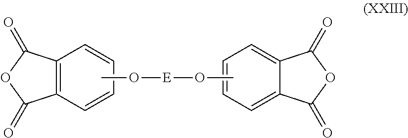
C12=CC=CC=C1C(=O)OC2=O.C12=C(C=CC=C1)C(=O)OC2=O.CO[E]OC
